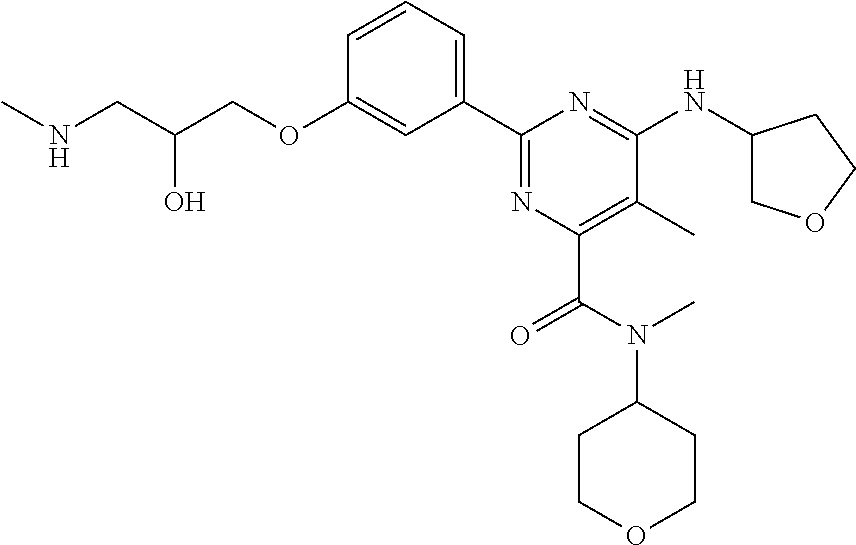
C1=CC=C(C2=NC(C(=O)N(C3CCOCC3)C)=C(C)C(NC3COCC3)=N2)C=C1OCC(CNC)O
